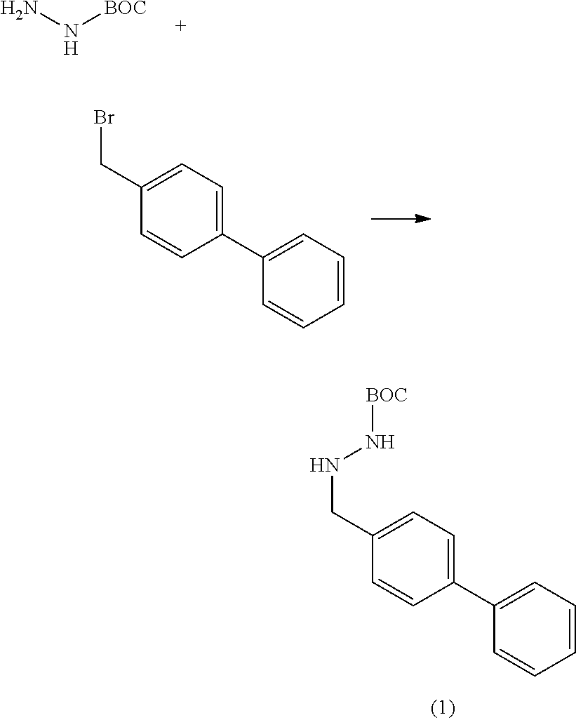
C(C1=CC=C(C2=CC=CC=C2)C=C1)NN[BOC].NN[BOC].C(C1=CC=C(C2=CC=CC=C2)C=C1)Br
